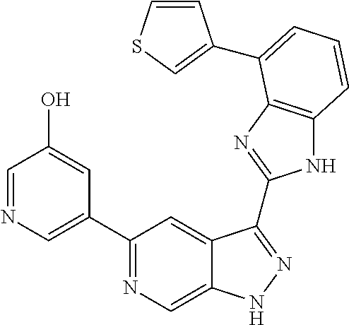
C1(C2=NC=C3C(=C2)C(C2=NC4=C(N2)C=CC=C4C2=CSC=C2)=NN3)=CN=CC(O)=C1
